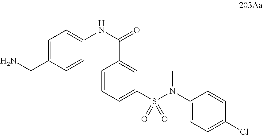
C1=C(CN)C=CC(NC(=O)C2=CC(S(N(C3=CC=C(Cl)C=C3)C)(=O)=O)=CC=C2)=C1
